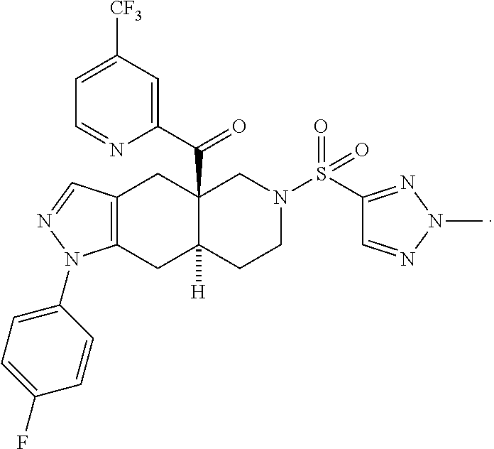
C1(C(=O)C23CC4=C(CC2([H])CCN(S(C2=NN(C)N=C2)(=O)=O)C3)N(C2=CC=C(F)C=C2)N=C4)=CC([CF3])=CC=N1
